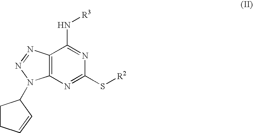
C1(S[R2])=NC2=C(C(N[R3])=N1)N=NN2C1CCC=C1
